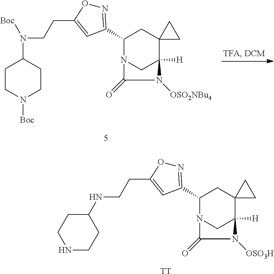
N1=C(C2N3CC([H])(C4(C2)CC4)N([OSO2NBu4])C3=O)C=C(CCN([Boc])C2CCN([Boc])CC2)O1.N1=C(C2N3CC([H])(C4(C2)CC4)N([OSO3H])C3=O)C=C(CCNC2CCNCC2)O1.[TT]
